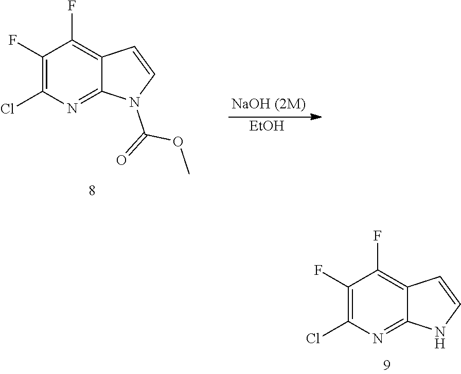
C1(F)=C(Cl)N=C2C(=C1F)C=CN2.C1(F)=C(Cl)N=C2C(=C1F)C=CN2C(=O)OC.[EtOH]
